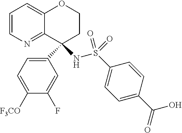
C12=CC=CN=C1C(C1=CC=C([F3CO])C(F)=C1)(NS(C1=CC=C(C(O)=O)C=C1)(=O)=O)CCO2
